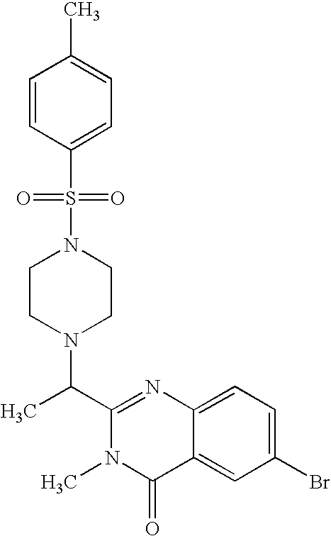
C1(C(N2CCN(S(=O)(=O)C3=CC=C(C)C=C3)CC2)C)=NC2=CC=C(Br)C=C2C(=O)N1C
